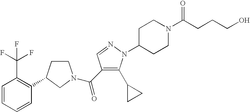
C1=CC=CC(C2CCN(C(=O)C3=C(C4CC4)N(C4CCN(C(CCCO)=O)CC4)N=C3)C2)=C1C(F)(F)F
